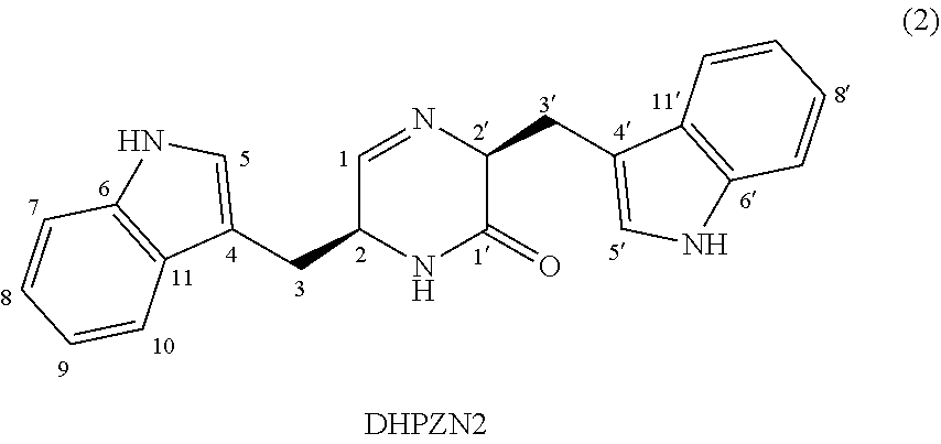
C1(CC2C=NC(CC3=CNC4=C3C=CC=C4)C(=O)N2)=CNC2=C1C=CC=C2
